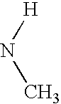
N(C)[H]
